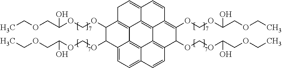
C1(OCOC(COCC)O)C(OCOC(COCC)O)C2=CC=C3C4=C2C2=C1CC=C1C2=C2C4=C(C(OCOC(COCC)O)C(OCOC(COCC)O)=C2C=C1)C=C3
